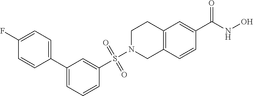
C12=C(C=CC(C(NO)=O)=C1)CN(S(C1=CC(C3=CC=C(F)C=C3)=CC=C1)(=O)=O)CC2
